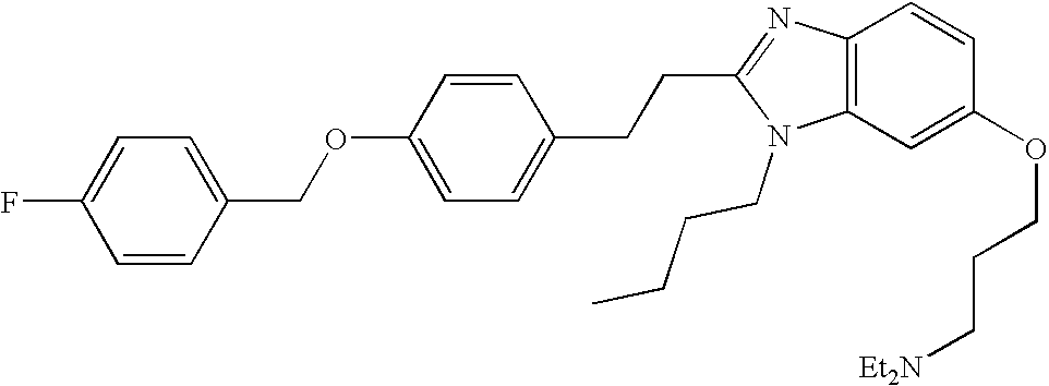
C1=CC(OCC2=CC=C(F)C=C2)=CC=C1CCC1=NC2=C(N1CCCC)C=C(OCCC[Et2N])C=C2
